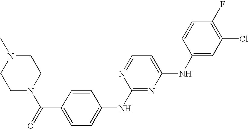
C1N(C(=O)C2=CC=C(NC3=NC(NC4=CC(Cl)=C(F)C=C4)=CC=N3)C=C2)CCN(C)C1
